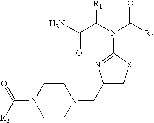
C1CN(CC2=CSC(N(C(C(N)=O)[R1])C([R2])=O)=N2)CCN1C([R2])=O
